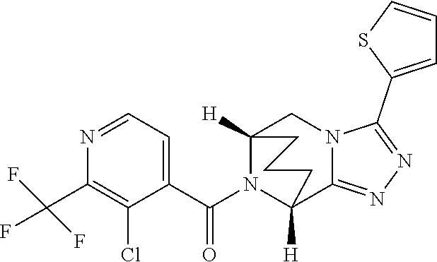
C1(C(F)(F)F)=C(Cl)C(C(N2C3([H])C4=NN=C(C5=CC=CS5)N4CC2([H])CCC3)=O)=CC=N1
